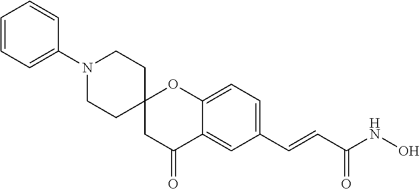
C12(CC(=O)C3=CC(C=CC(NO)=O)=CC=C3O1)CCN(C1=CC=CC=C1)CC2
